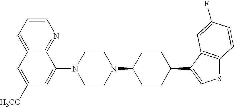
C1=C2C(=NC=C1)C(N1CCN(C3CCC(C4=CSC5=C4C=C(F)C=C5)CC3)CC1)=CC([H3CO])=C2
